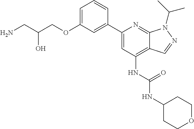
C(C(COC1=CC=CC(C2=CC(NC(NC3CCOCC3)=O)=C3C(=N2)N(C(C)C)N=C3)=C1)O)N
